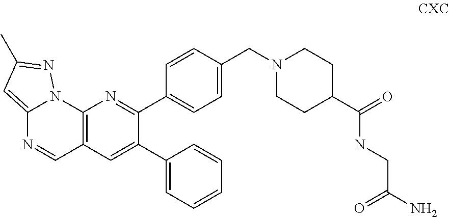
C12=CC(C)=NN1C1=C(C=N2)C=C(C2=CC=CC=C2)C(C2=CC=C(CN3CCC(C(NCC(N)=O)=O)CC3)C=C2)=N1
